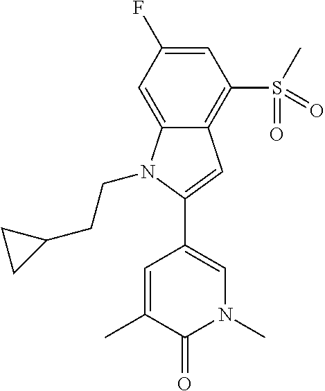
C1(C2=CN(C)C(=O)C(C)=C2)=CC2=C(S(C)(=O)=O)C=C(F)C=C2N1CCC1CC1
